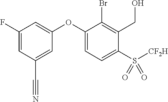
C1(F)=CC(C#N)=CC(OC2=CC=C(S(=O)(=O)[CF2H])C(CO)=C2Br)=C1
